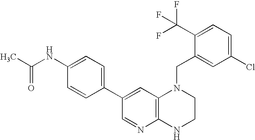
CC(NC1=CC=C(C2=CC3=C(N=C2)NCCN3CC2=CC(Cl)=CC=C2C(F)(F)F)C=C1)=O
